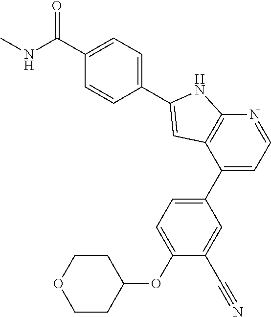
C1(C(=O)NC)=CC=C(C2=CC3=C(N2)N=CC=C3C2=CC=C(OC3CCOCC3)C(C#N)=C2)C=C1
